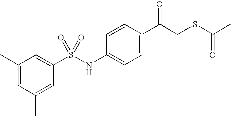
C1=C(C(CSC(C)=O)=O)C=CC(NS(C2=CC(C)=CC(C)=C2)(=O)=O)=C1
